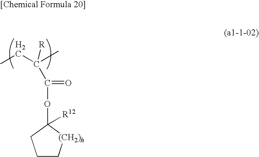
CCC(C)(C(OC1([R12])CCC[(CH2)h]1)=O)[R]
